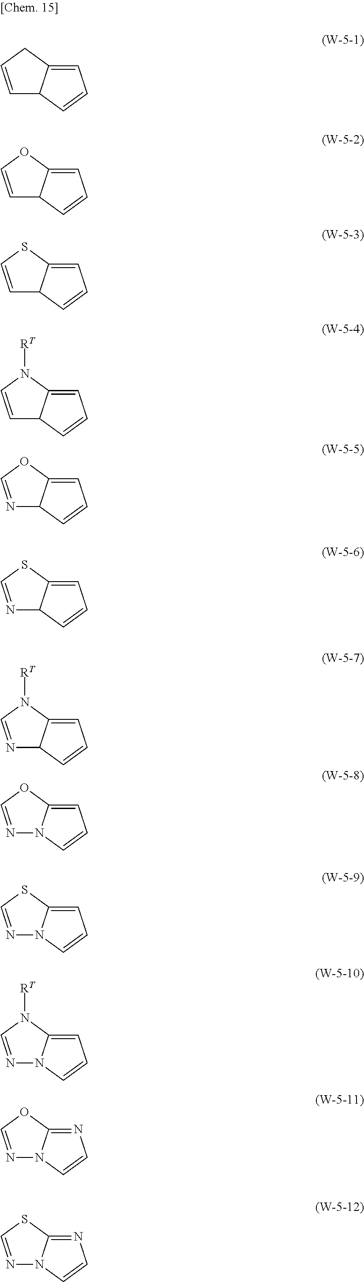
C1=CN([RT])C2=CC=CC12.N1=CN([RT])C2=CC=CC12.N1=CN([RT])C2=CC=CN12.C1=CCC2=CC=CC12.C1=COC2=CC=CC12.C1=CSC2=CC=CC12.N1=COC2=CC=CC12.N1=CSC2=CC=CC12.N1=CSC2=CC=CN12.N1=COC2=NC=CN12.N1=CSC2=NC=CN12.N1=COC2=CC=CN12
